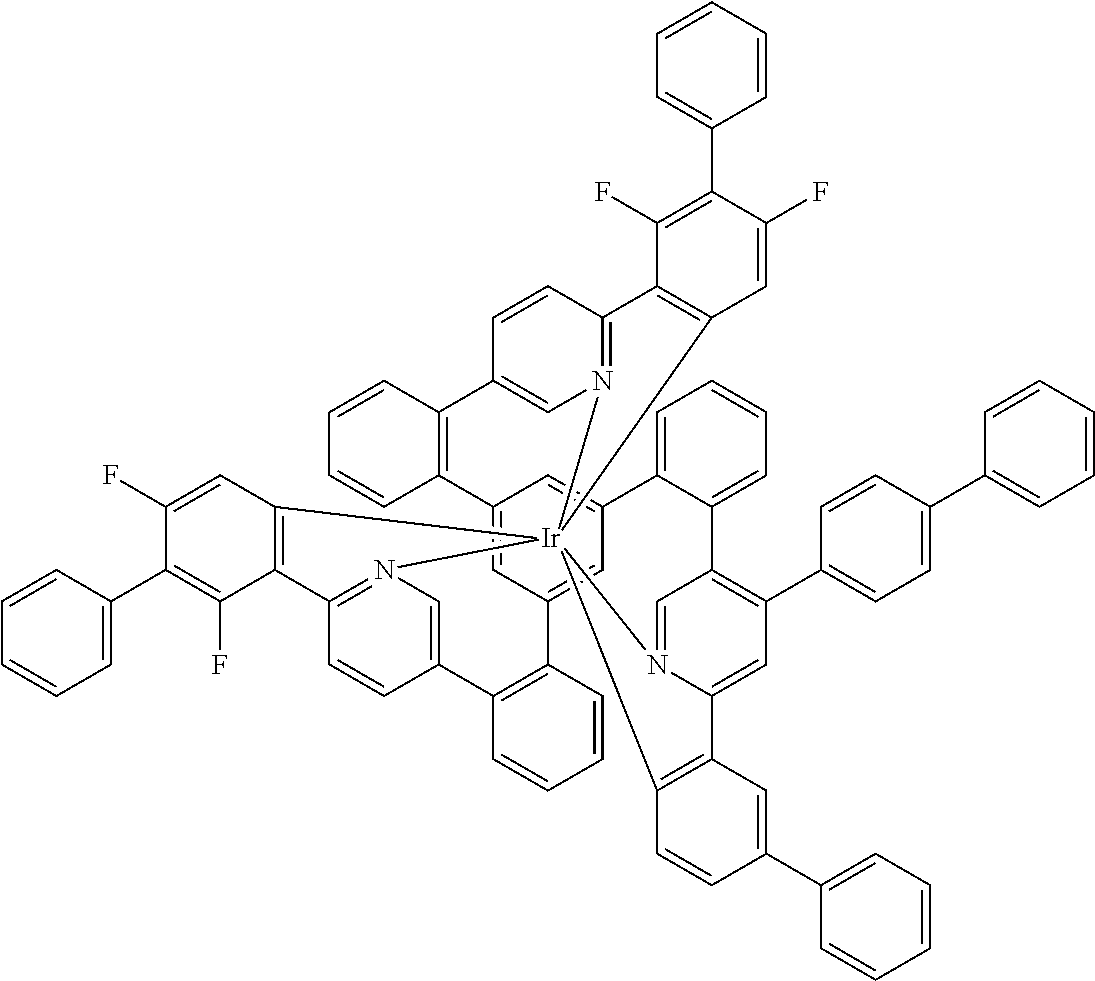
C12=CC3=CC(=C1)C1=CC=CC=C1C1=C(C4=CC=C(C5=CC=CC=C5)C=C4)C=C4N(=C1)[Ir]15(N6=C(C=CC(=C6)C6=C3C=CC=C6)C3=C1C=C(F)C(C1=CC=CC=C1)=C3F)(N1=C(C=CC(=C1)C1=C2C=CC=C1)C1=C5C=C(F)C(C2=CC=CC=C2)=C1F)C1=C4C=C(C2=CC=CC=C2)C=C1
